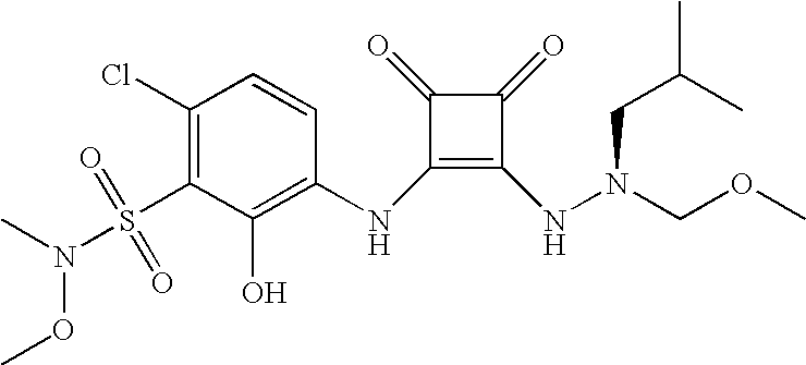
C1(Cl)=C(S(N(C)OC)(=O)=O)C(O)=C(NC2=C(NN(COC)CC(C)C)C(=O)C2=O)C=C1
